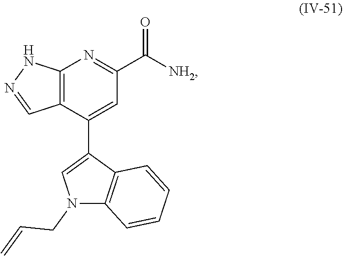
C12=C(C(C3=CN(CC=C)C4=C3C=CC=C4)=CC(C([NH2])=O)=N1)C=NN2
